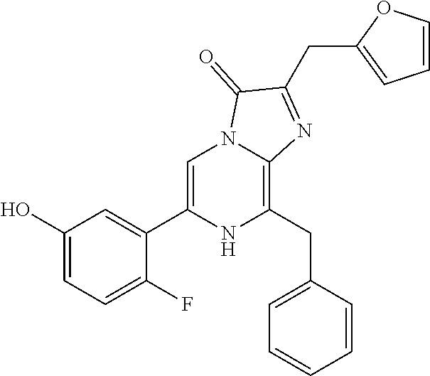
C1(O)=CC=C(F)C(C2=CN3C(=C(CC4=CC=CC=C4)N2)N=C(CC2=CC=CO2)C3=O)=C1
